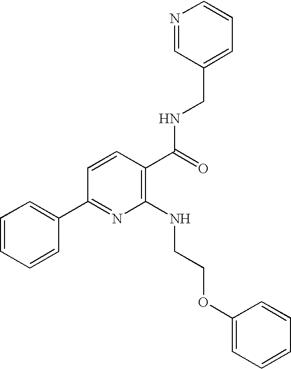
C1=CC=CC(C2=NC(NCCOC3=CC=CC=C3)=C(C(=O)NCC3=CC=CN=C3)C=C2)=C1
